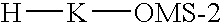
[K]([OMS-2])[H]
